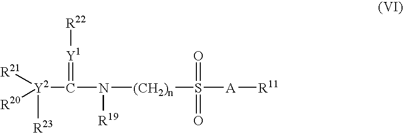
N([R19])([(CH2)n]S(=O)(=O)[A][R11])C(=[Y1][R22])[Y2]([R20])([R21])[R23]
